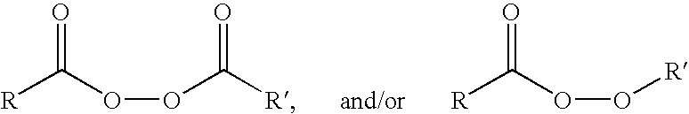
[R]C(OOC([R])=O)=O.[R]C(OO[R])=O
